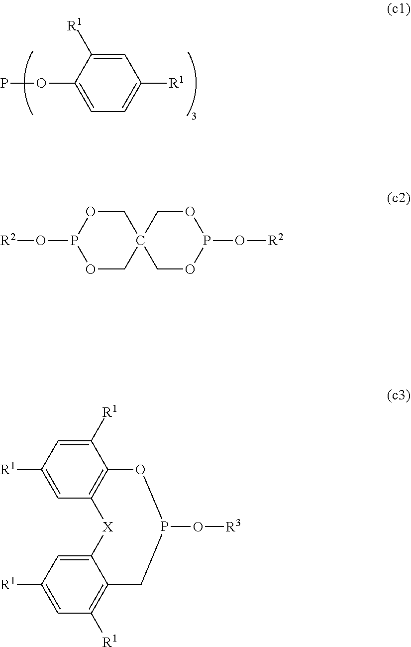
C1=C([R1])C(OP)=CC=C1[R1].O1CC2(COP1O[R2])COP(O[R2])OC2.C1([R1])=CC([R1])=CC2=C1OP(O[R3])CC1=C([R1])C=C([R1])C=C1[X]2
